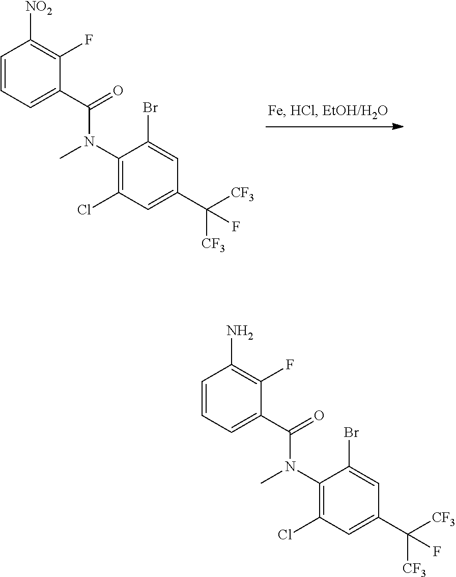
C1(N(C(C2=CC=CC([NO2])=C2F)=O)C)=C(Cl)C=C(C([CF3])([CF3])F)C=C1Br.C1(N(C(C2=CC=CC(N)=C2F)=O)C)=C(Cl)C=C(C([CF3])([CF3])F)C=C1Br
